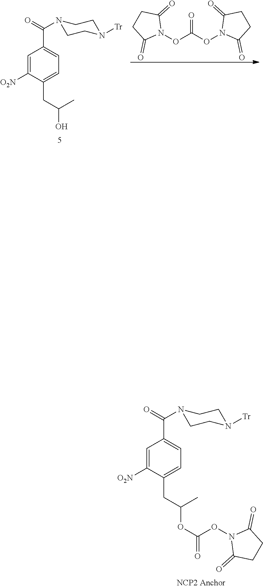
C1=C([O2N])C(CC(OC(ON2C(=O)CCC2=O)=O)C)=CC=C1C(=O)N1CCN([Tr])CC1.C1=C([O2N])C(CC(O)C)=CC=C1C(=O)N1CCN([Tr])CC1.N1(OC(ON2C(=O)CCC2=O)=O)C(=O)CCC1=O
